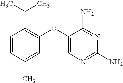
C1=CC(C)=CC(OC2=CN=C(N)N=C2N)=C1C(C)C
